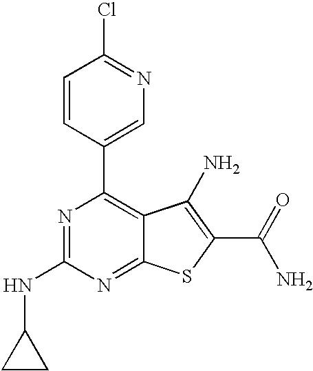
C1=CC(C2=C3C(=NC(NC4CC4)=N2)SC(C(N)=O)=C3N)=CN=C1Cl
